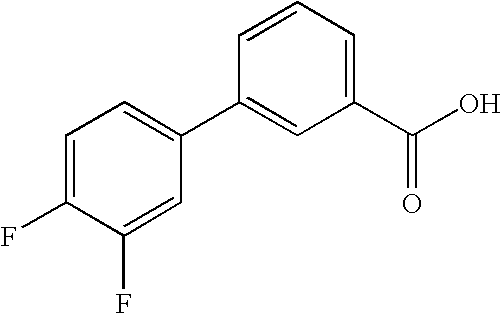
C1=C(F)C(F)=CC(C2=CC(C(O)=O)=CC=C2)=C1
